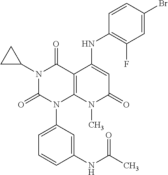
C1(NC2=CC(=O)N(C)C3=C2C(=O)N(C2CC2)C(=O)N3C2=CC=CC(NC(C)=O)=C2)=C(F)C=C(Br)C=C1
